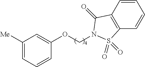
C1([Me])=CC=CC(OCN2C(=O)C3=C(C=CC=C3)S2(=O)=O)=C1
